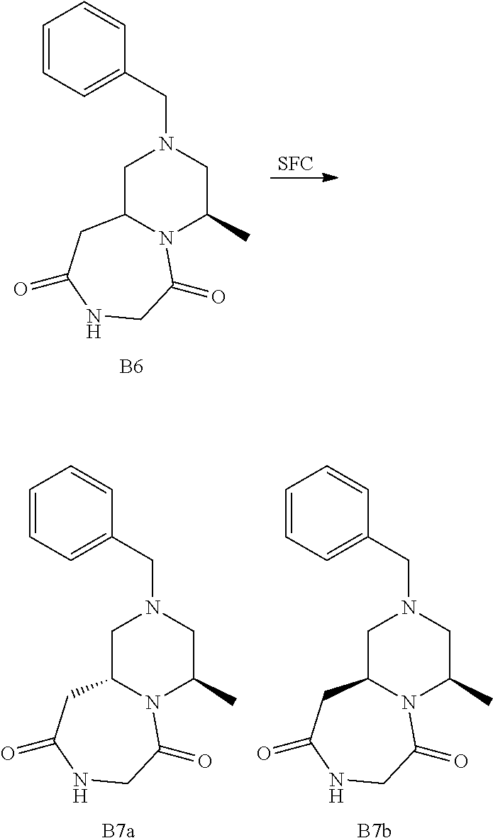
C1=CC=C(CN2CC3N(C(C)C2)C(=O)CNC(=O)C3)C=C1.[B6].[SFC].C1=CC=C(CN2CC3N(C(C)C2)C(=O)CNC(=O)C3)C=C1.[B7a].C1=CC=C(CN2CC3N(C(C)C2)C(=O)CNC(=O)C3)C=C1.[B7b]
